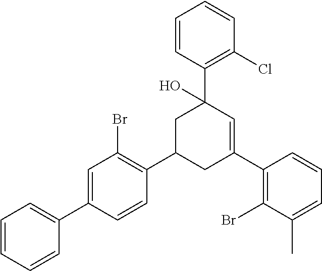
C1(C2=CC=CC=C2)=CC(Br)=C(C2CC(C3=C(Br)C(C)=CC=C3)=CC(C3=C(Cl)C=CC=C3)(O)C2)C=C1
